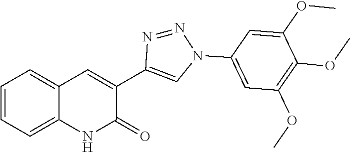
C1=CC=C2C(=C1)C=C(C1=CN(C3=CC(OC)=C(OC)C(OC)=C3)N=N1)C(=O)N2
